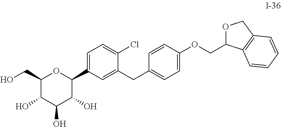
C1(CO)C(O)C(O)C(O)C(C2=CC=C(Cl)C(CC3=CC=C(OCC4OCC5=C4C=CC=C5)C=C3)=C2)O1
